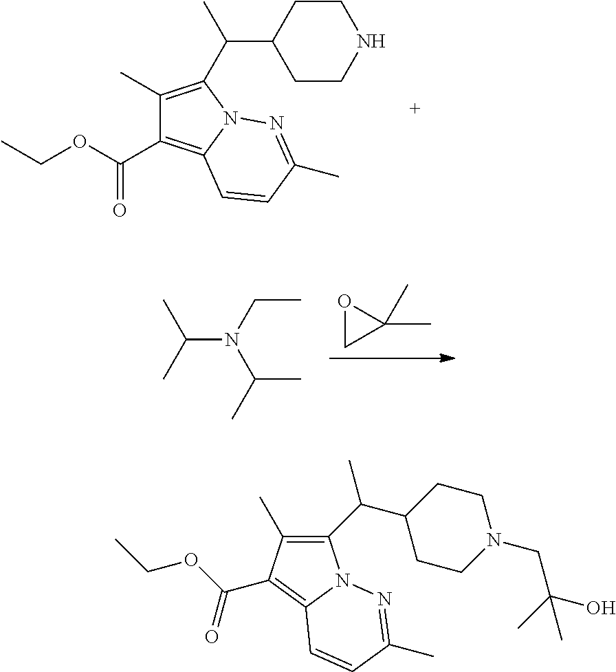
C1(C)=C(C(C)C2CCNCC2)N2C(=C1C(OCC)=O)C=CC(C)=N2.O1CC1(C)C.C(N(CC)C(C)C)(C)C.C1(C(C2CCN(CC(O)(C)C)CC2)C)=C(C)C(C(OCC)=O)=C2N1N=C(C)C=C2
